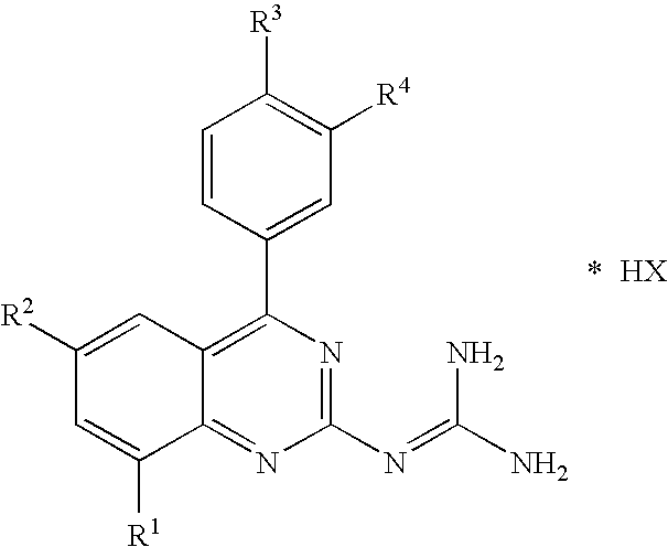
C1=C([R1])C2=NC(N=C(N)N)=NC(C3=CC([R4])=C([R3])C=C3)=C2C=C1[R2]
